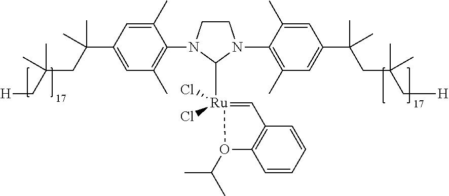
C1(C)=CC(C(CC(C[H])(C)C)(C)C)=CC(C)=C1N1CCN(C2=C(C)C=C(C(C)(CC(C[H])(C)C)C)C=C2C)C1[Ru]1(Cl)(Cl)=CC2=C(C=CC=C2)O1C(C)C
